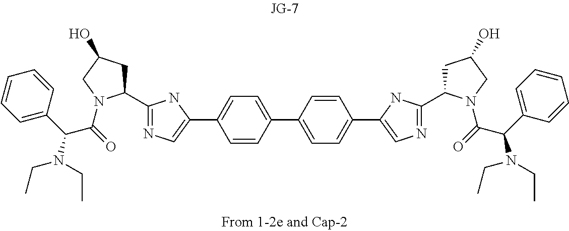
C1(C2=CC=C(C3=CN=C(C4CC(O)CN4C(C(N(CC)CC)C4=CC=CC=C4)=O)N3)C=C2)=CC=C(C2=CN=C(C3CC(O)CN3C(C(N(CC)CC)C3=CC=CC=C3)=O)N2)C=C1
